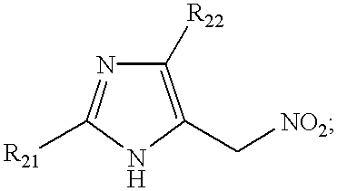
C1([R22])=C(C[NO2])NC([R21])=N1
